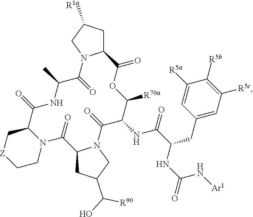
C12CC([R1a])CN1C(=O)C(C)NC(=O)C1C[Z]CCN1C(=O)C1CC(C([R90])O)CN1C(=O)C(NC(C(CC1=CC([R5c])=C([R5b])C([R5a])=C1)NC(=O)N[Ar1])=O)C([R70a])OC2=O
